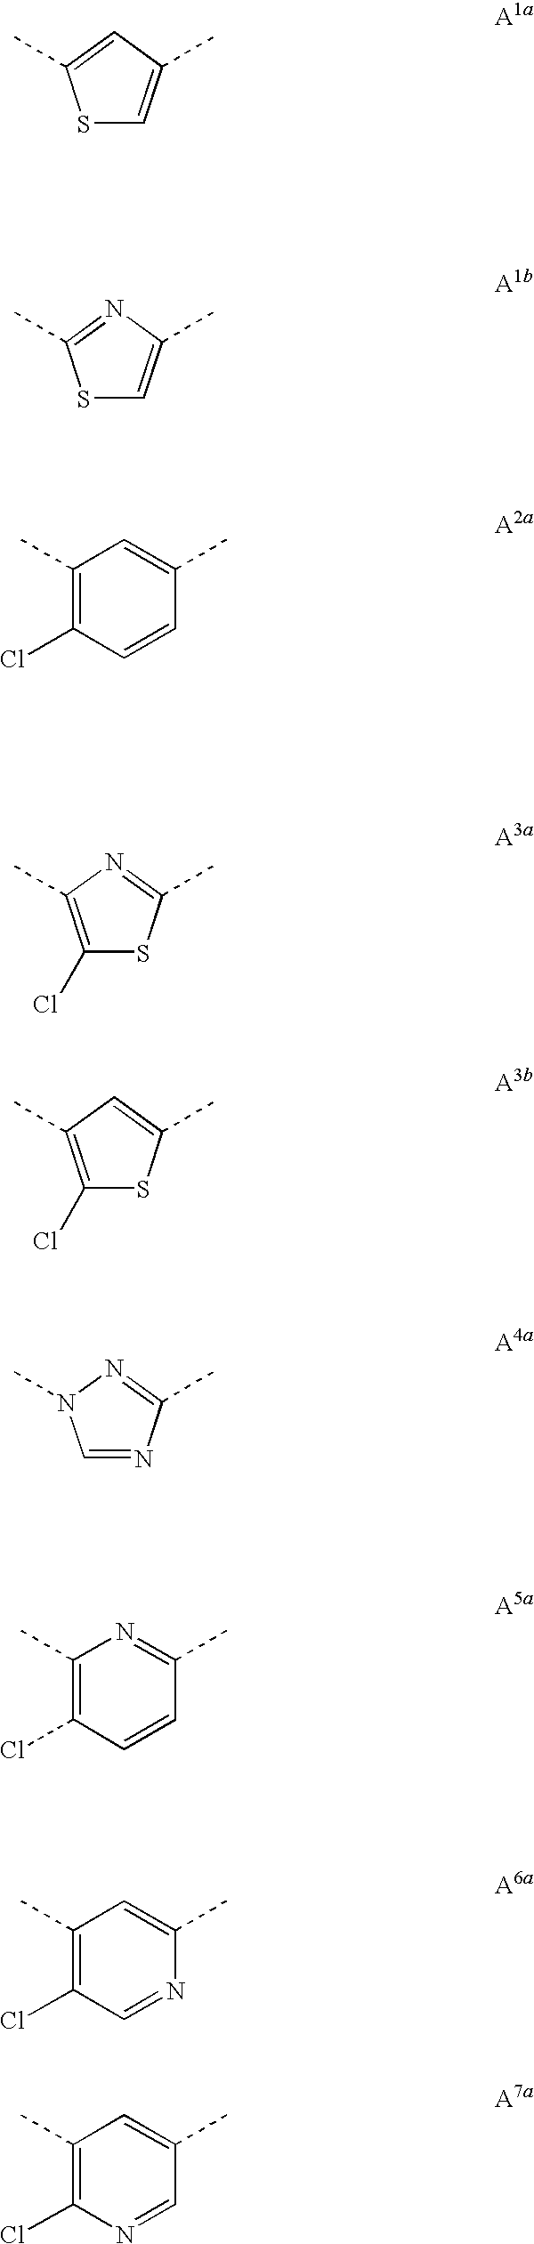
C1(C)=C(Cl)C=CC(C)=C1.C1(C)=C(Cl)C=CC(C)=N1.C1(C)=C(Cl)C=NC(C)=C1.C1(C)=C(Cl)N=CC(C)=C1.S1C=C(C)C=C1C.C1(Cl)=C(C)N=C(C)S1.C1(Cl)=C(C)C=C(C)S1.S1C=C(C)N=C1C.C1=NC(C)=NN1C
